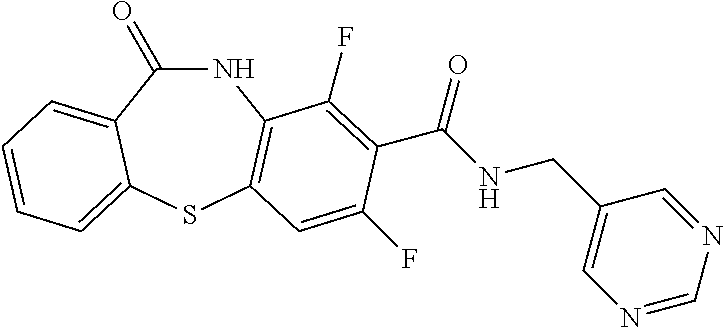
N1C(=O)C2=CC=CC=C2SC2=C1C(F)=C(C(NCC1=CN=CN=C1)=O)C(F)=C2
